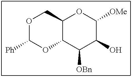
C12C(C([OBn])C(O)C([OMe])O1)OC([Ph])OC2
